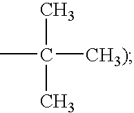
CC([CH3)])(C)C
